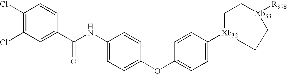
C1(Cl)=C(Cl)C=C(C(NC2=CC=C(OC3=CC=C([Xb32]4CC[Xb33]([R978])CC4)C=C3)C=C2)=O)C=C1
